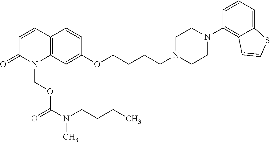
C1=CC2=C(N(COC(=O)N(CCCC)C)C1=O)C=C(OCCCCN1CCN(C3=C4C(=CC=C3)SC=C4)CC1)C=C2
